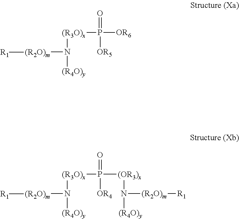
[(R2O)m](N([(R3O)x]P(=O)([OR6])[OR5])[(R4O)y])[R1].[(R2O)m](N([(R3O)x]P(=O)([(OR3)x]N([(R4O)y])[(R2O)m][R1])[OR4])[(R4O)y])[R1]
